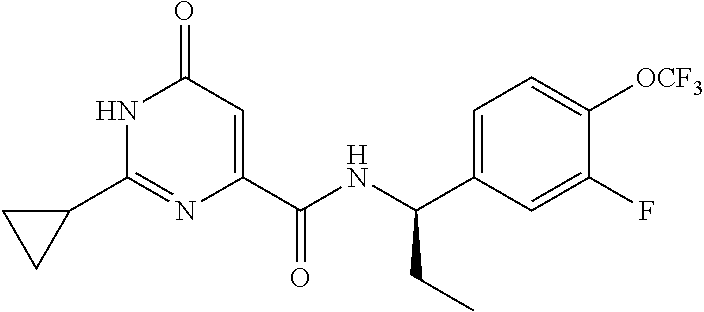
C1(=O)C=C(C(NC(C2=CC=C([OCF3])C(F)=C2)CC)=O)N=C(C2CC2)N1
